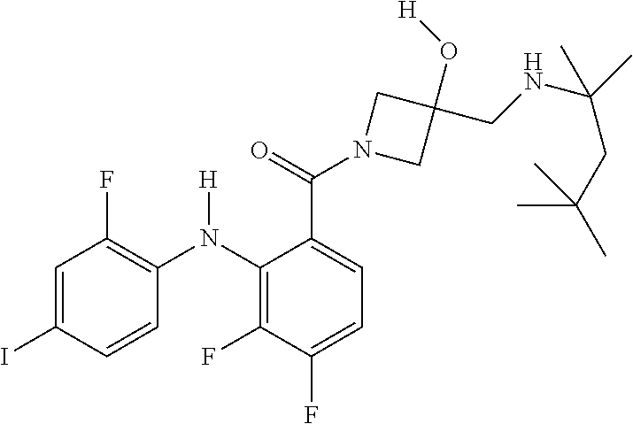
C1=C(C(N2CC(O[H])(CNC(C)(CC(C)(C)C)C)C2)=O)C(N(C2=C(F)C=C(I)C=C2)[H])=C(F)C(F)=C1
